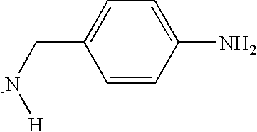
C1=CC(N)=CC=C1C[-N][H]
